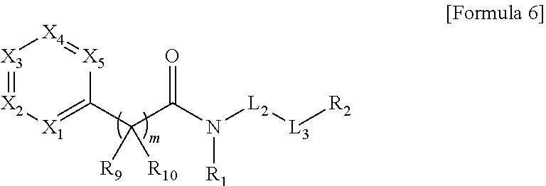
[X3]1=[X2][X1]=C(C(C(=O)N([L2][L3][R2])[R1])([R9])[R10])[X5]=[X4]1
